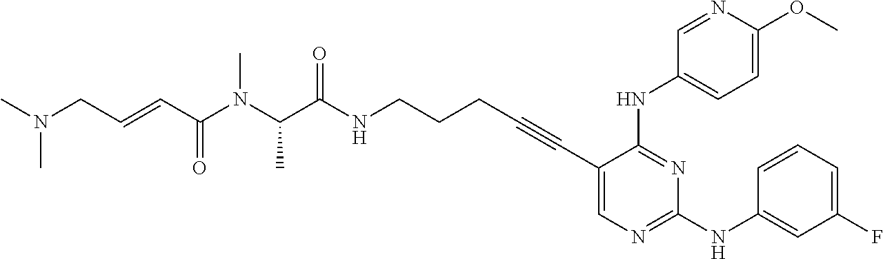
C1(C#CCCCNC(C(N(C(C=CCN(C)C)=O)C)C)=O)=CN=C(NC2=CC(F)=CC=C2)N=C1NC1=CC=C(OC)N=C1
